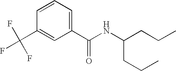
C1(C(=O)NC(CCC)CCC)=CC=CC(C(F)(F)F)=C1
